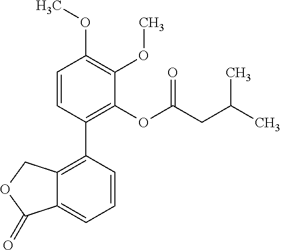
C1=CC(C2=C3C(=CC=C2)C(=O)OC3)=C(OC(CC(C)C)=O)C(OC)=C1OC
